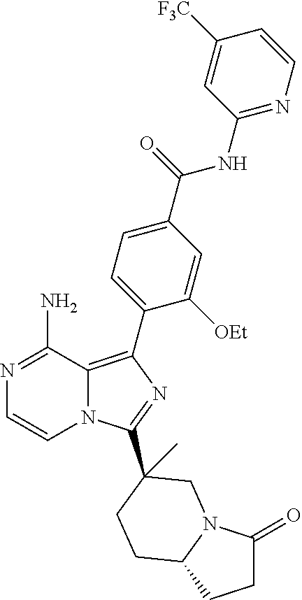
N1=C(N)C2=C(C3=CC=C(C(NC4=NC=CC([F3C])=C4)=O)C=C3[OEt])N=C(C3(C)CN4C(=O)CCC4CC3)N2C=C1
